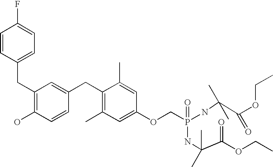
FC1=CC=C(CC2=C(O)C=CC(CC3=C(C)C=C(OCP(=O)(NC(C(OCC)=O)(C)C)NC(C(=O)OCC)(C)C)C=C3C)=C2)C=C1
